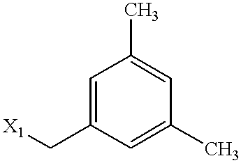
C1=C(C[X1])C=C(C)C=C1C
